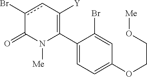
C1(C2=C([Y])cc(Br)C(=O)N2[Me])=CC=C(OCCO[Me])C=C1Br
